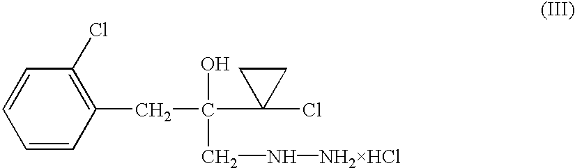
C1=CC=CC(CC(C2(Cl)CC2)(O)CN[NH2HCl])=C1Cl
